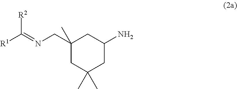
C1(CN=C([R1])[R2])(C)CC(C)(C)CC(N)C1
